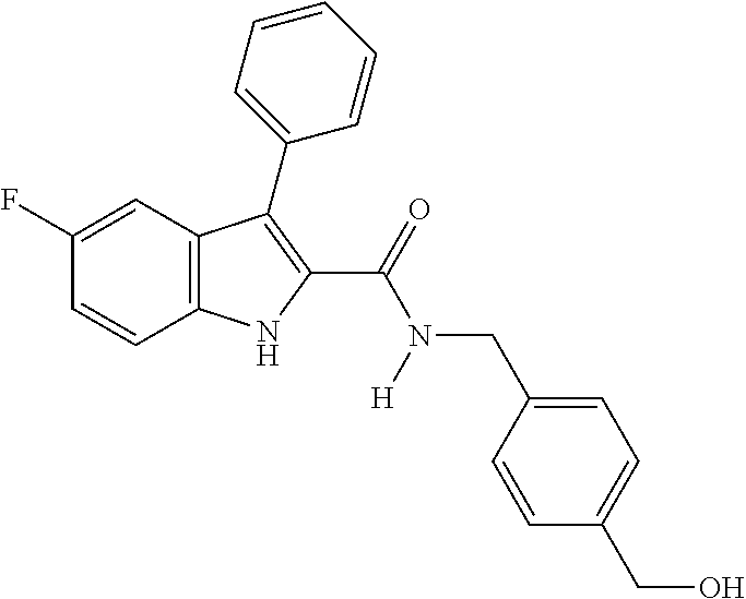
C1(F)=CC2=C(C=C1)NC(C(=O)N(CC1=CC=C(CO)C=C1)[H])=C2C1=CC=CC=C1
